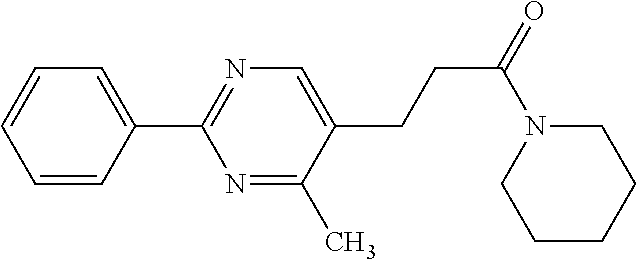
C1(C2=NC=C(CCC(=O)N3CCCCC3)C(C)=N2)=CC=CC=C1
